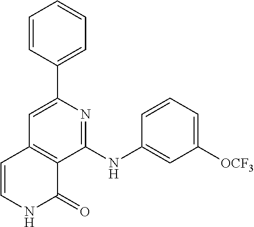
C1=CC(C2=CC3=C(C(NC4=CC([OCF3])=CC=C4)=N2)C(=O)NC=C3)=CC=C1
